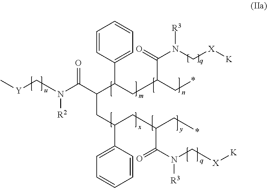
C1=CC(C(CC(C*)C(=O)N(C[X][K])[R3])C(C(N(C[Y]C)[R2])=O)CC(C2=CC=CC=C2)CC(C*)C(N(C[X][K])[R3])=O)=CC=C1
